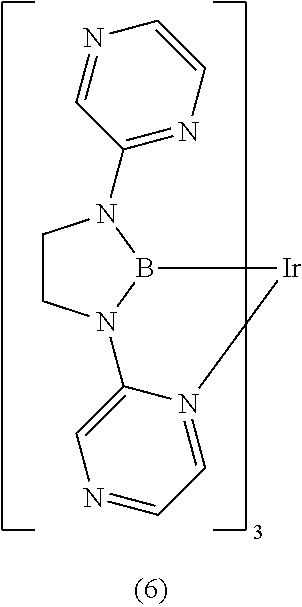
C1CN2B(N1C1=NC=CN=C1)[Ir]N1=CC=NC=C21
